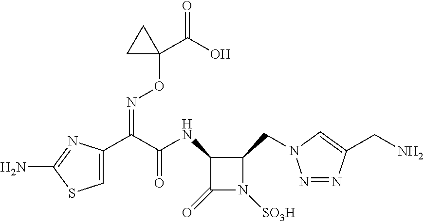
C(=NOC1(C(O)=O)CC1)(C1=CSC(N)=N1)C(NC1C(=O)N([SO3H])C1CN1N=NC(CN)=C1)=O
